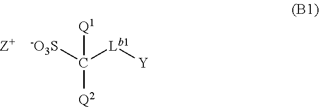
[-O3S]C([Lb1][Y])([Q2])[Q1].[Z+]
